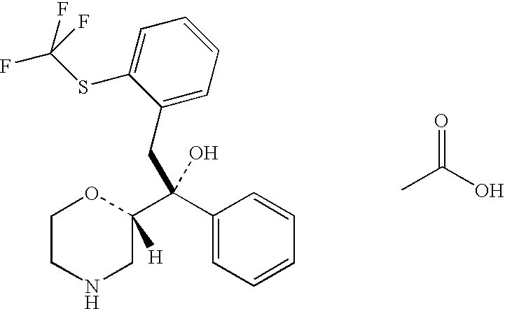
C1CNCC(C(C2=CC=CC=C2)(O)CC2=CC=CC=C2SC(F)(F)F)([H])O1.O=C(C)O
